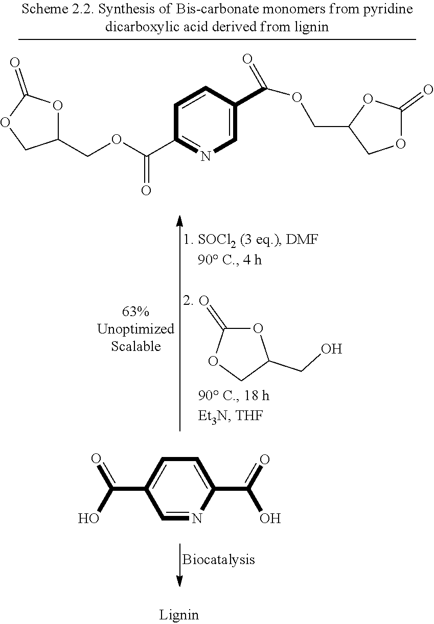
O1C(=O)OCC1CO.C1(COC(C2=NC=C(C(OCC3COC(=O)O3)=O)C=C2)=O)OC(=O)OC1.C1=C(C(O)=O)C=NC(C(=O)O)=C1
